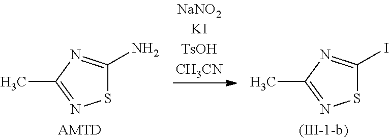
S1C(I)=NC(C)=N1.[(III-1-b)].S1C(N)=NC(C)=N1.[AMTD]
